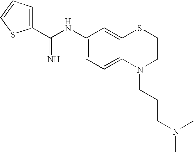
C(NC1=CC=C2C(=C1)SCCN2CCCN(C)C)(=N)C1=CC=CS1
